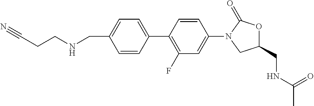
C(C1=CC=C(C2=C(F)C=C(N3C(=O)OC(CNC(=O)C)C3)C=C2)C=C1)NCCC#N
